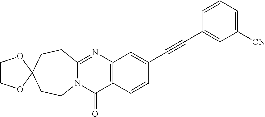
N12C(=NC3=C(C1=O)C=CC(C#CC1=CC([CN])=CC=C1)=C3)CCC1(CC2)OCCO1
